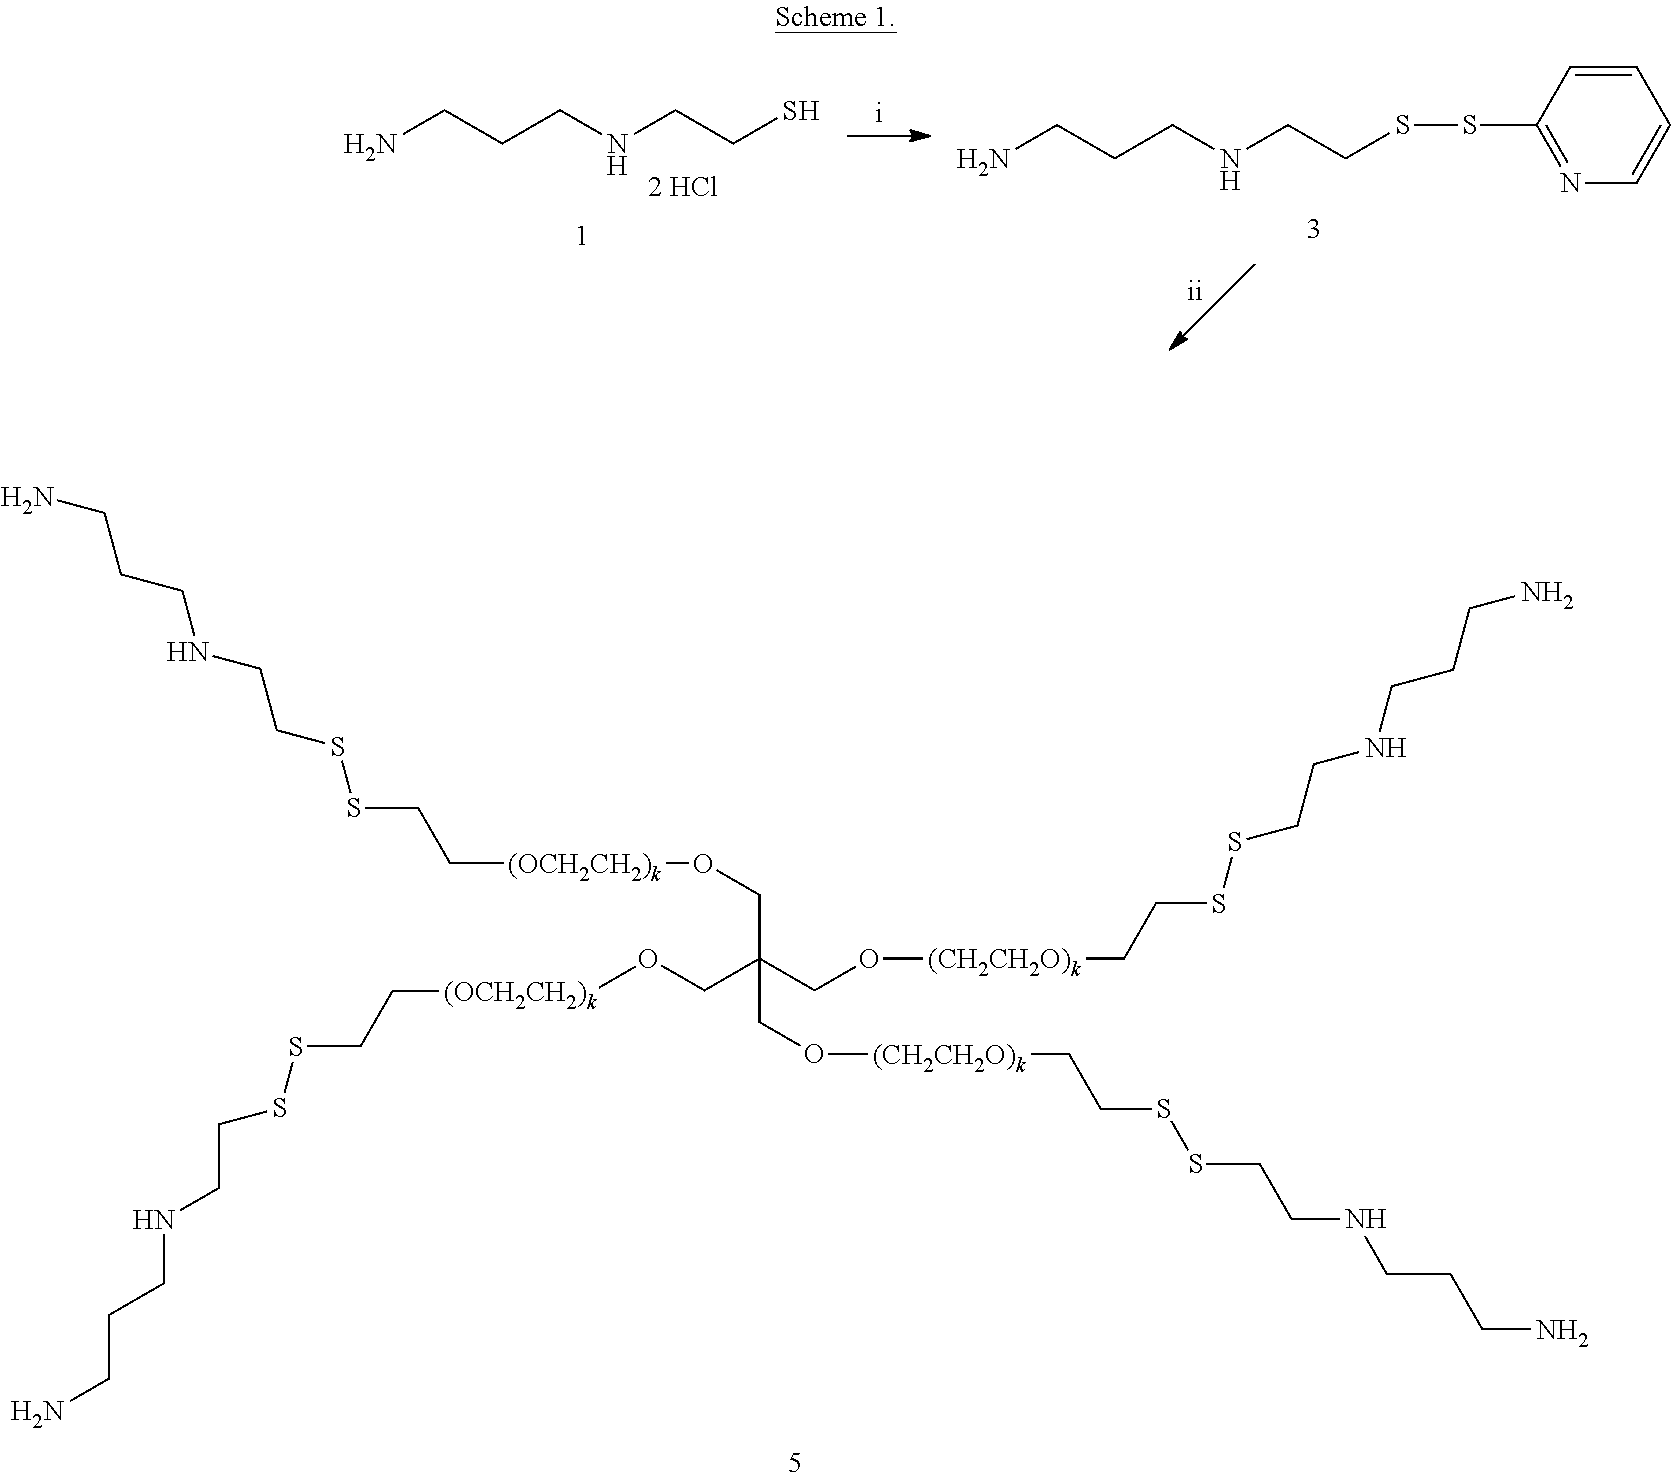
NCCCNCCSSCC[(OCH2CH2)k]OCC(CO[(OCH2CH2)k]CCSSCCNCCCN)(CO[(CH2CH2O)k]CCSSCCNCCCN)CO[(CH2CH2O)k]CCSSCCNCCCN.NCCCNCCS.NCCCNCCSSC1=NC=CC=C1
